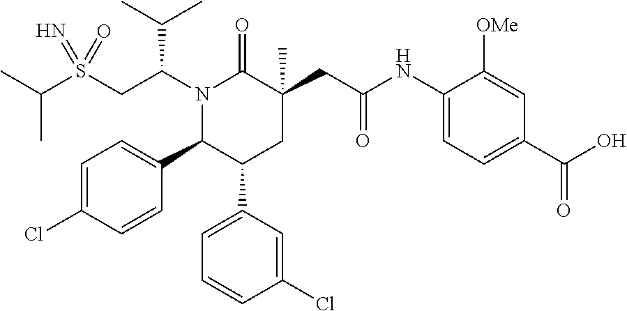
S(CC(N1C(=O)C(CC(=O)NC2=CC=C(C(=O)O)C=C2[OMe])(C)CC(C2=CC=CC(Cl)=C2)C1C1=CC=C(Cl)C=C1)C(C)C)(=N)(=O)C(C)C
